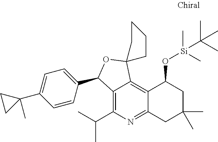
C12=C(C(C)C)N=C3C(=C1C1(OC2C2=CC=C(C4(C)CC4)C=C2)CCCC1)C(O[Si](C(C)(C)C)(C)C)CC(C)(C)C3
